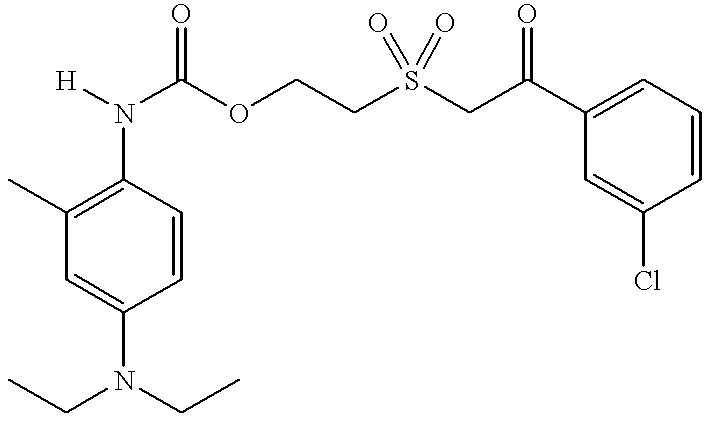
C1(N([H])C(OCCS(CC(C2=CC=CC(Cl)=C2)=O)(=O)=O)=O)=C(C)C=C(N(CC)CC)C=C1
